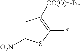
C1([O2N])=CC([OC(O)n-Bu])=C(*)S1
